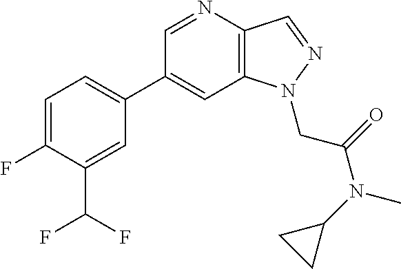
C1(C2=CC=C(F)C(C(F)F)=C2)=CC2=C(C=NN2CC(N(C2CC2)C)=O)N=C1
